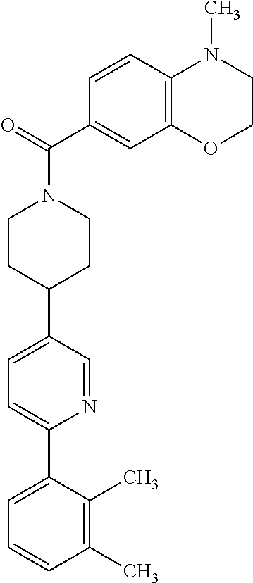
C1(C)=C(C)C(C2=CC=C(C3CCN(C(C4=CC5=C(C=C4)N(C)CCO5)=O)CC3)C=N2)=CC=C1
